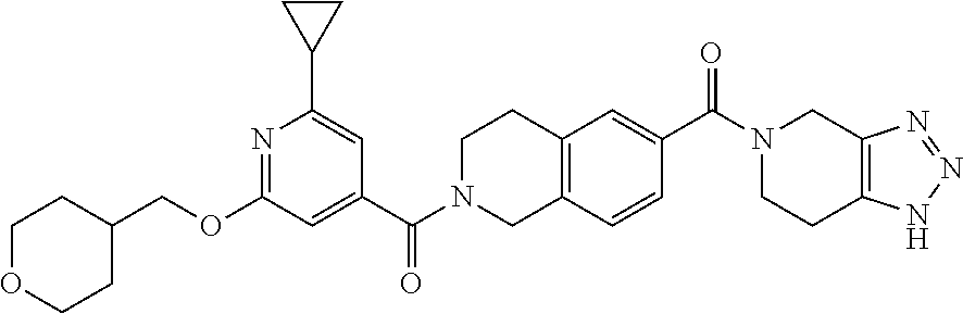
C12=C(C=CC(C(N3CCC4=C(C3)N=NN4)=O)=C1)CN(C(C1=CC(OCC3CCOCC3)=NC(C3CC3)=C1)=O)CC2
